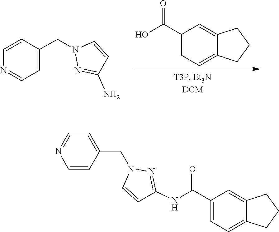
C1=C(C(O)=O)C=C2C(=C1)CCC2.N1(CC2=CC=NC=C2)N=C(N)C=C1.C1=C(CN2C=CC(NC(C3=CC=C4C(=C3)CCC4)=O)=N2)C=CN=C1
